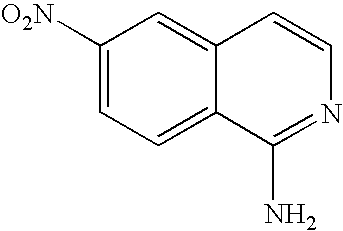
C1([O2N])=CC=C2C(=C1)C=CN=C2N
